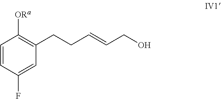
C1=CC(F)=CC(CCC=CCO)=C1[ORa]
